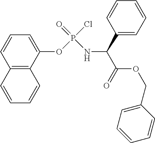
C12=C(C(OP(=O)(Cl)NC(C(=O)OCC3=CC=CC=C3)C3=CC=CC=C3)=CC=C1)C=CC=C2
